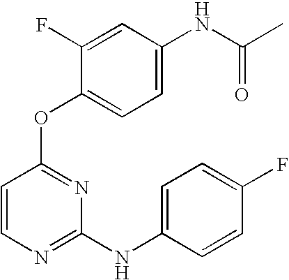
C1=CN=C(NC2=CC=C(F)C=C2)N=C1OC1=CC=C(NC(C)=O)C=C1F
